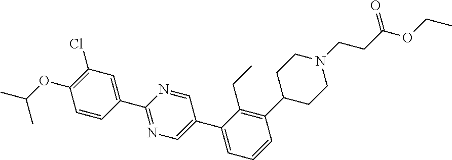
C1(C2=CN=C(C3=CC(Cl)=C(OC(C)C)C=C3)N=C2)=CC=CC(C2CCN(CCC(OCC)=O)CC2)=C1CC
